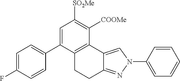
C1=C(C2=CC=C(F)C=C2)C2=C(C([COOMe])=C1[SO2Me])C1=CN(C3=CC=CC=C3)N=C1CC2
